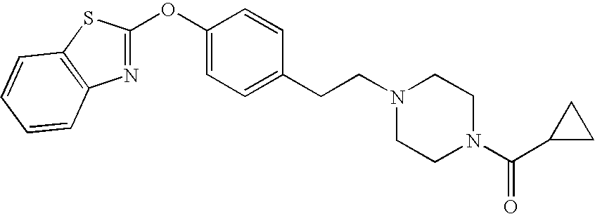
C1=C(OC2=NC3=C(S2)C=CC=C3)C=CC(CCN2CCN(C(=O)C3CC3)CC2)=C1
